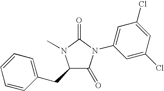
C1(CC2C(=O)N(C3=CC(Cl)=CC(Cl)=C3)C(=O)N2C)=CC=CC=C1
